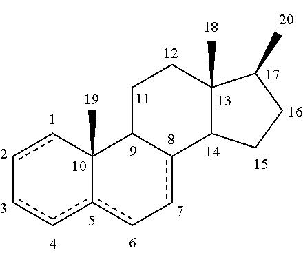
c1cC2(C)c(cc-1)c-cc1C2CCC2(C)C1CCC2C
